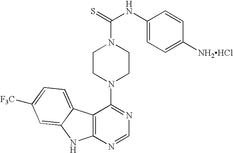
C12=C(N=CN=C1N1CCN(C(=S)NC3=CC=C([NH2HCl])C=C3)CC1)NC1=CC([F3C])=CC=C21
